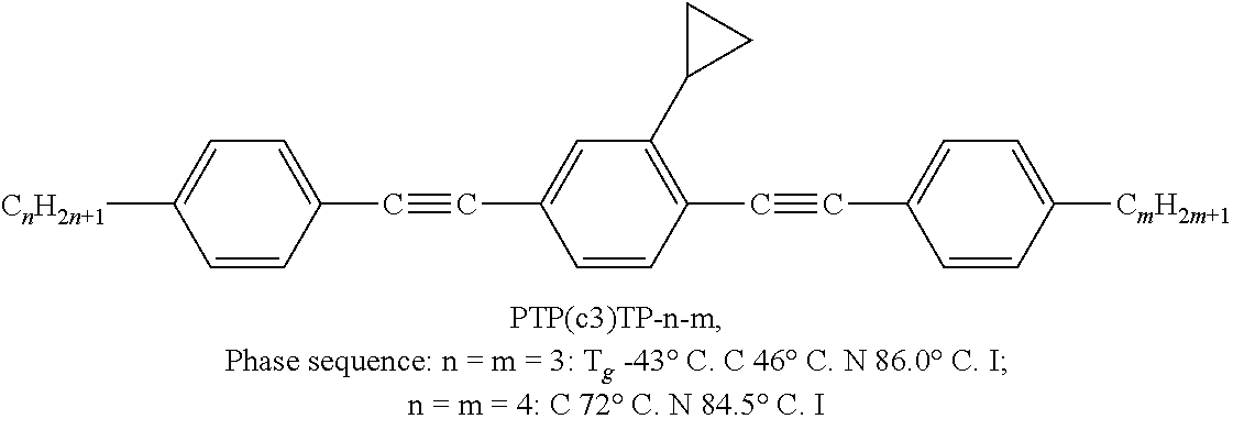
[CnH2n+1]C1=CC=C(C#CC2=CC(C3CC3)=C(C#CC3=CC=C([CmH2m+1])C=C3)C=C2)C=C1
